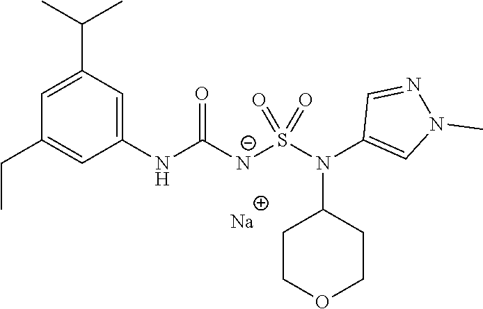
C1(NC([N-]S(N(C2=CN(C)N=C2)C2CCOCC2)(=O)=O)=O)=CC(C(C)C)=CC(CC)=C1.[Na]
